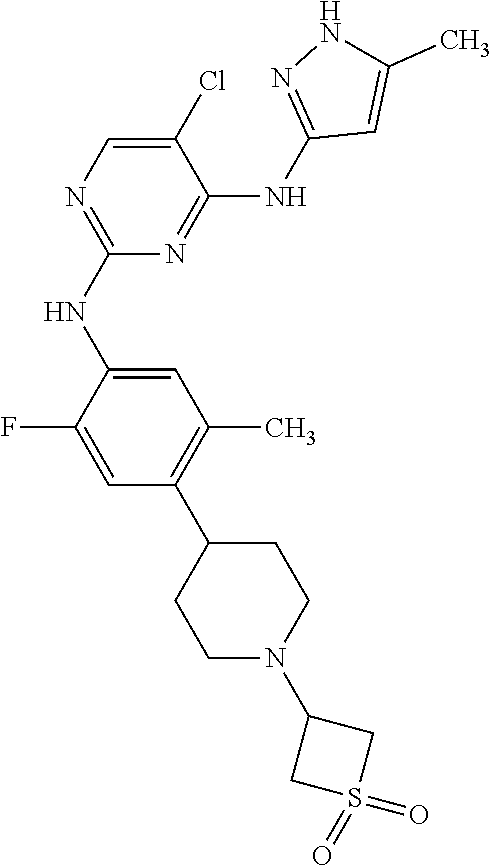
C1(NC2=NC(NC3=CC(C)=C(C4CCN(C5CS(=O)(=O)C5)CC4)C=C3F)=NC=C2Cl)=NNC(C)=C1
